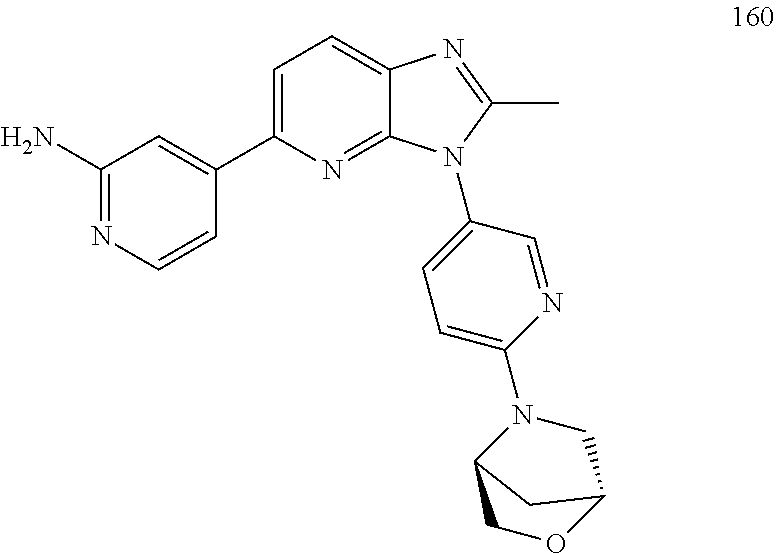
C1(C2=CC=C3C(=N2)N(C2=CC=C(N4C5COC(C4)C5)N=C2)C(C)=N3)=CC(N)=NC=C1
